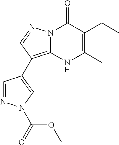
N12C(=C(C3=CN(C(=O)OC)N=C3)C=N1)[NH]C(C)=C(CC)C2=O
